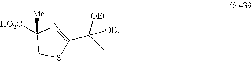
[HO2C]C1([Me])CSC(C(C)([OEt])[OEt])=N1
